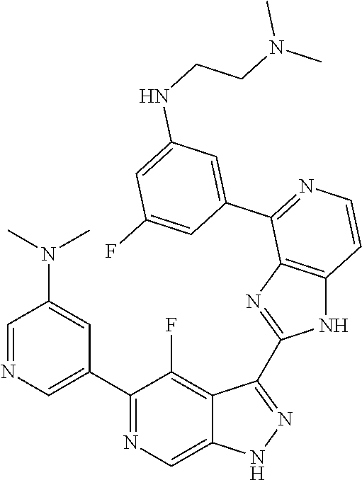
C1=NC=C(C2=NC=C3C(=C2F)C(C2=NC4=C(N2)C=CN=C4C2=CC(NCCN(C)C)=CC(F)=C2)=NN3)C=C1N(C)C
